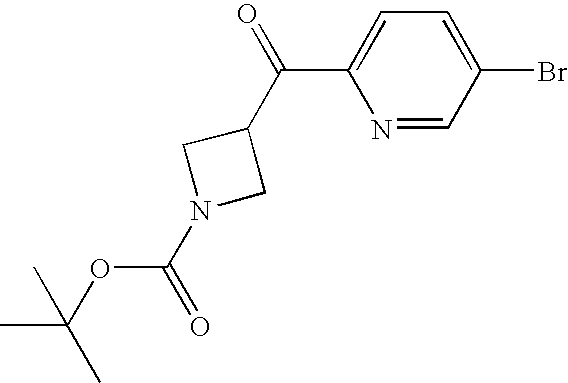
C(C1=CC=C(Br)C=N1)(C1CN(C(=O)OC(C)(C)C)C1)=O
